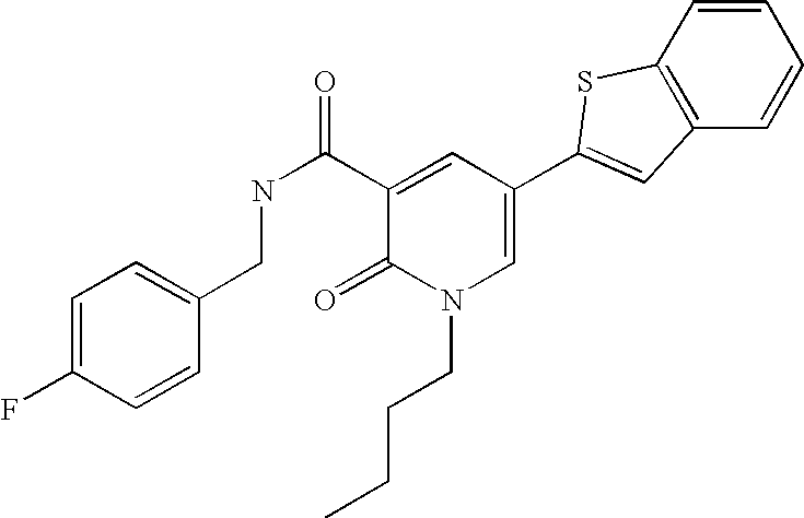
C1=C(F)C=CC(CNC(C2=CC(C3=CC4=C(C=CC=C4)S3)=CN(CCCC)C2=O)=O)=C1
